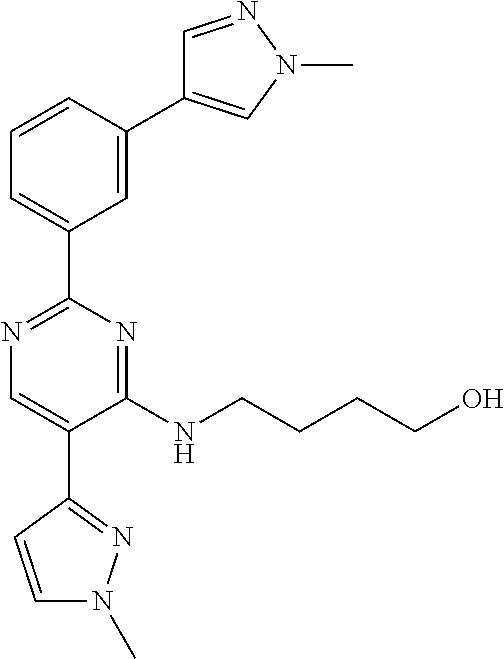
N1=C(C2=CC=CC(C3=CN(C)N=C3)=C2)N=C(NCCCCO)C(C2=NN(C)C=C2)=C1
